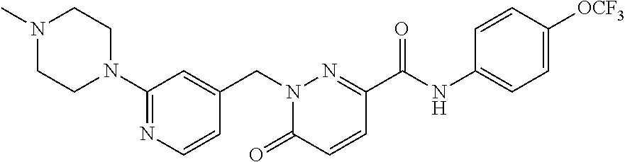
C1CN(C2=NC=CC(CN3C(=O)C=CC(C(NC4=CC=C([OCF3])C=C4)=O)=N3)=C2)CCN1C
